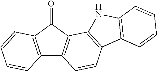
C12=C(C(=O)C3=C1C=CC1=C3NC3=C1C=CC=C3)C=CC=C2
